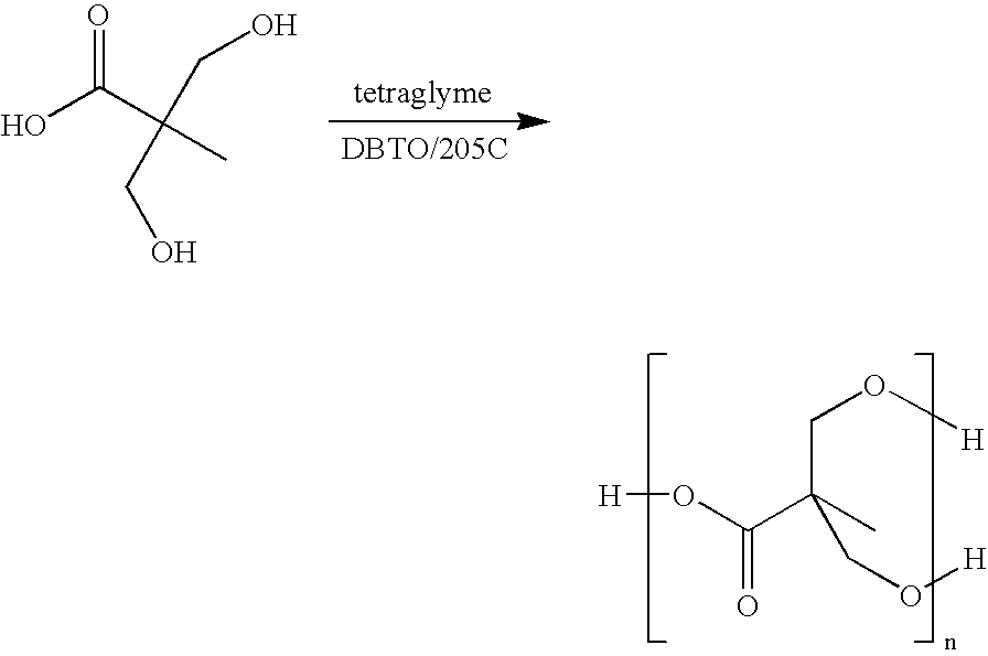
OC(C(CO)(C)CO)=O.[H]OC(C(CO[H])(C)CO[H])=O
